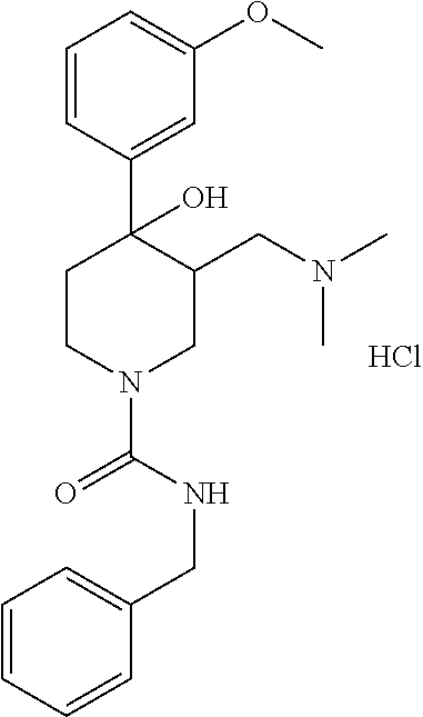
C1=CC(C2(O)CCN(C(NCC3=CC=CC=C3)=O)CC2CN(C)C)=CC(OC)=C1.Cl
